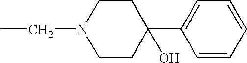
C1(C2=CC=CC=C2)(O)CCN(CC)CC1
